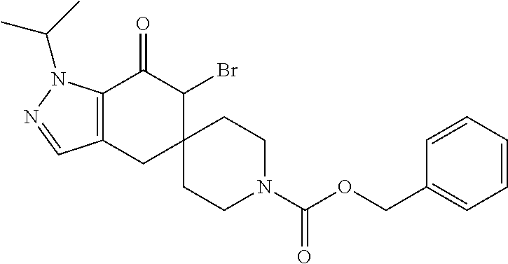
C12=C(CC3(C(Br)C1=O)CCN(C(OCC1=CC=CC=C1)=O)CC3)C=NN2C(C)C
